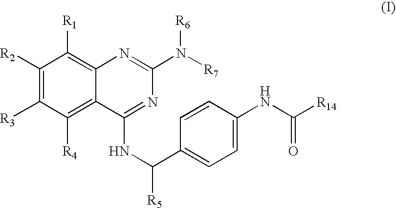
C1([R2])=C([R3])C([R4])=C2C(=C1[R1])N=C(N([R7])[R6])N=C2NC([R5])C1=CC=C(NC([R14])=O)C=C1
